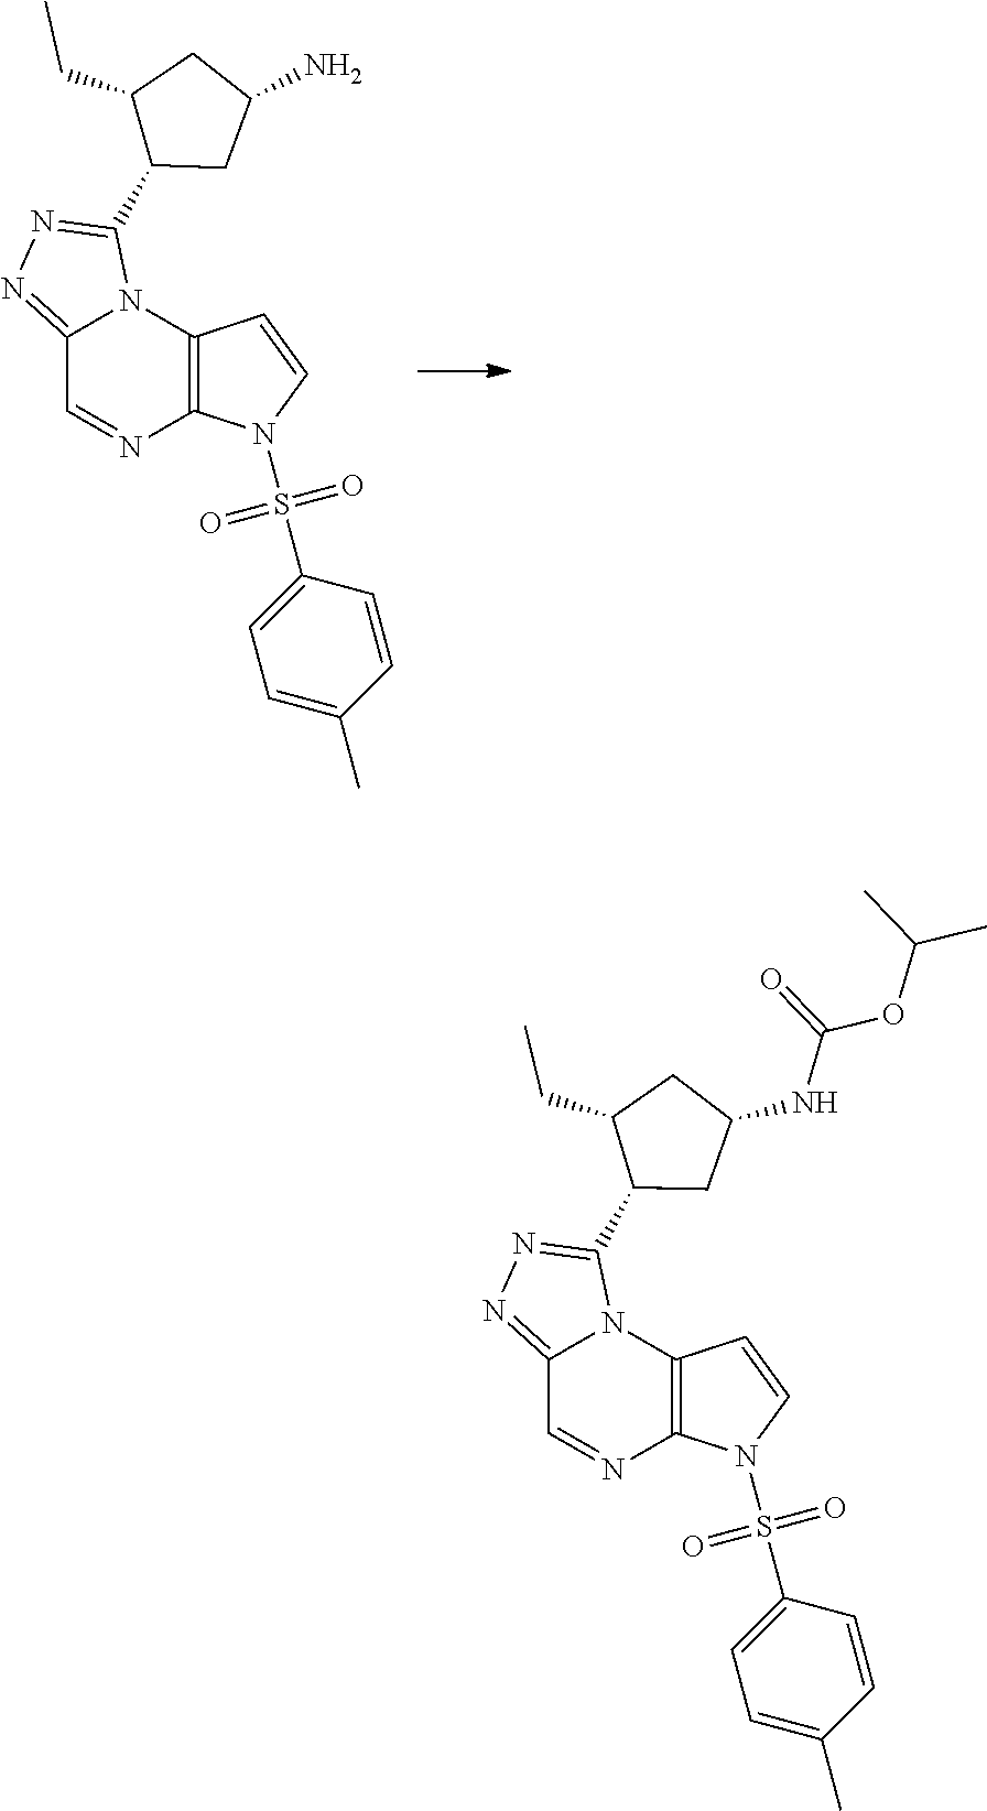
C12=NN=C(C3CC(N)CC3CC)N1C1=C(N=C2)N(S(C2=CC=C(C)C=C2)(=O)=O)C=C1.C12=NN=C(C3CC(NC(OC(C)C)=O)CC3CC)N1C1=C(N=C2)N(S(C2=CC=C(C)C=C2)(=O)=O)C=C1
